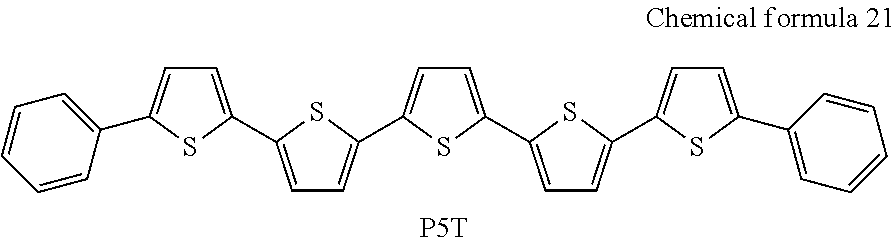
C1=C(C2=CC=C(C3=CC=C(C4=CC=C(C5=CC=C(C6=CC=CC=C6)S5)S4)S3)S2)SC(C2=CC=CC=C2)=C1.[P5T]
